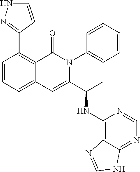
C1=CC=C2C(=C1C1=NNC=C1)C(=O)N(C1=CC=CC=C1)C(C(C)NC1=C3C(=NC=N1)NC=N3)=C2
